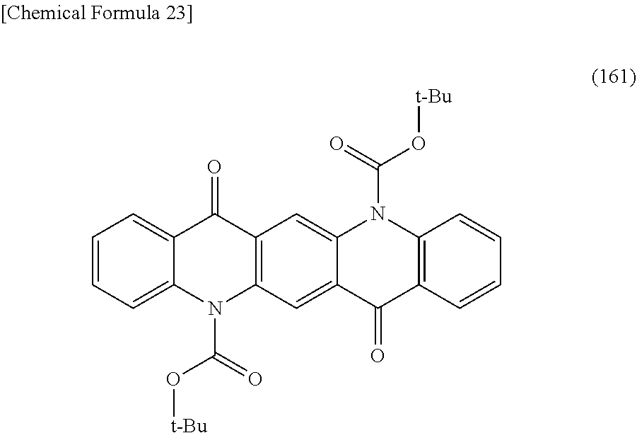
N1(C(=O)O[t-Bu])C2=CC=CC=C2C(=O)C2=C1C=C1C(=C2)N(C(O[t-Bu])=O)C2=C(C1=O)C=CC=C2
